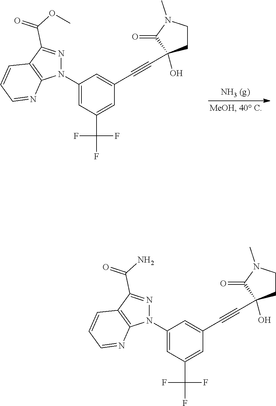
N1=C(C(OC)=O)C2=C(N1C1=CC(C(F)(F)F)=CC(C#CC3(O)CCN(C)C3=O)=C1)N=CC=C2.N1=C(C(N)=O)C2=C(N1C1=CC(C(F)(F)F)=CC(C#CC3(O)CCN(C)C3=O)=C1)N=CC=C2
